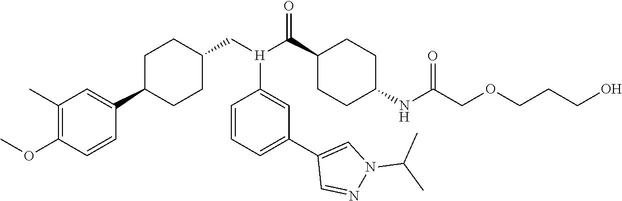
N1(C(C)C)N=CC(C2=CC=CC([H](C(C3CCC(NC(=O)COCCCO)CC3)=O)CC3CCC(C4=CC(C)=C(OC)C=C4)CC3)=C2)=C1
